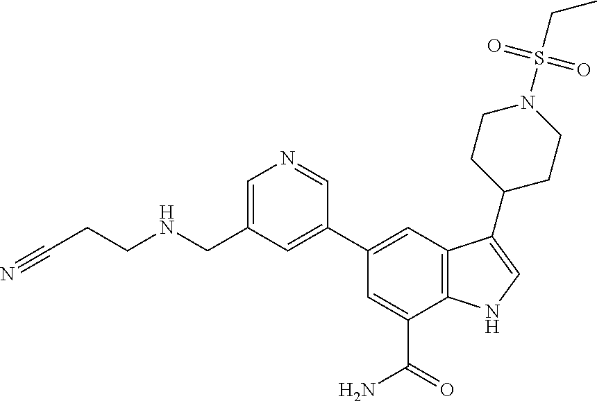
C1(C2=CC3=C(C(C(=O)N)=C2)NC=C3C2CCN(S(CC)(=O)=O)CC2)=CC(CNCCC#N)=CN=C1
